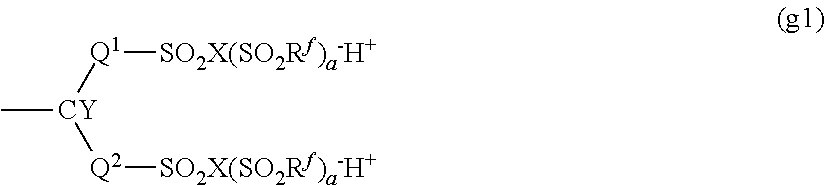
[CY]([Q1][SO2X(SO2Rf)a-H+])([Q2][SO2X(SO2Rf)a-H+])C
